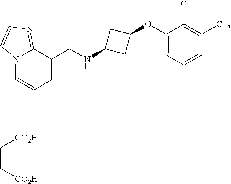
N12C=CC=C(CNC3CC(OC4=CC=CC([CF3])=C4Cl)C3)C1=NC=C2.[CO2H]C=C[CO2H]
